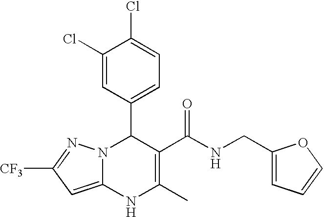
C1(Cl)=CC(C2N3C(=CC([CF3])=N3)NC(C)=C2C(NCC2=CC=CO2)=O)=CC=C1Cl
